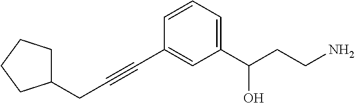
C(C1CCCC1)C#CC1=CC(C(CCN)O)=CC=C1
